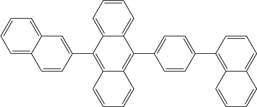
C1=C2C(=CC=C1)C=C(C1=C3C(=C(C4=CC=C(C5=C6C(=CC=C5)C=CC=C6)C=C4)C4=CC=CC=C14)C=CC=C3)C=C2
